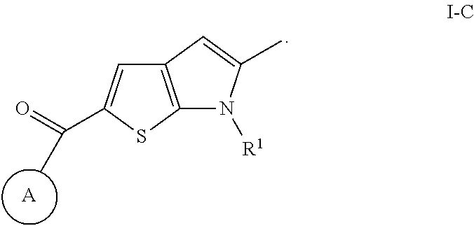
[A].C12=C(SC(C(C)=O)=C1)N([R1])C(C)=C2
